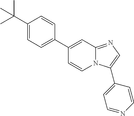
C1(C(C)(C)C)=CC=C(C2=CC3=NC=C(C4=CC=NC=C4)N3C=C2)C=C1
